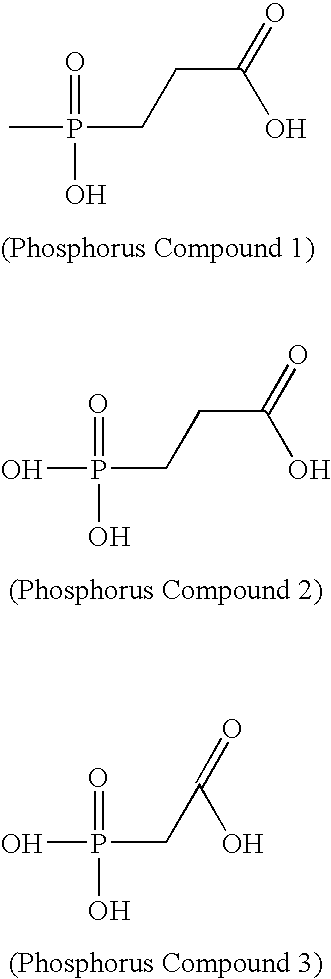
CP(O)(=O)CCC(=O)O.OP(O)(=O)CCC(=O)O.OP(O)(=O)CC(O)=O
